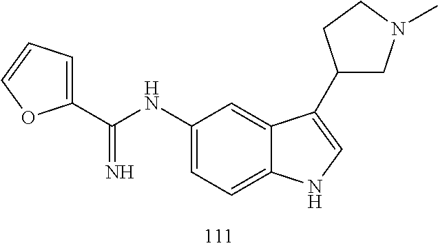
C1(NC(=N)C2=CC=CO2)=CC=C2C(=C1)C(C1CN(C)CC1)=CN2
